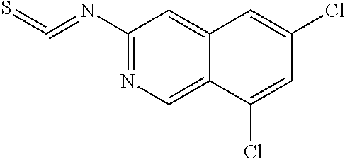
C1(N=C=S)=NC=C2C(=C1)C=C(Cl)C=C2Cl
